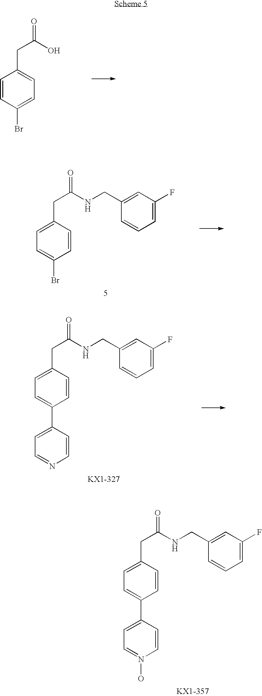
C1=C(C2=CC=N(O)C=C2)C=CC(CC(NCC2=CC(F)=CC=C2)=O)=C1.C1=CC(Br)=CC=C1CC(O)=O.C1(CC(NCC2=CC(F)=CC=C2)=O)=CC=C(Br)C=C1.C1=C(C2=CC=NC=C2)C=CC(CC(NCC2=CC(F)=CC=C2)=O)=C1
